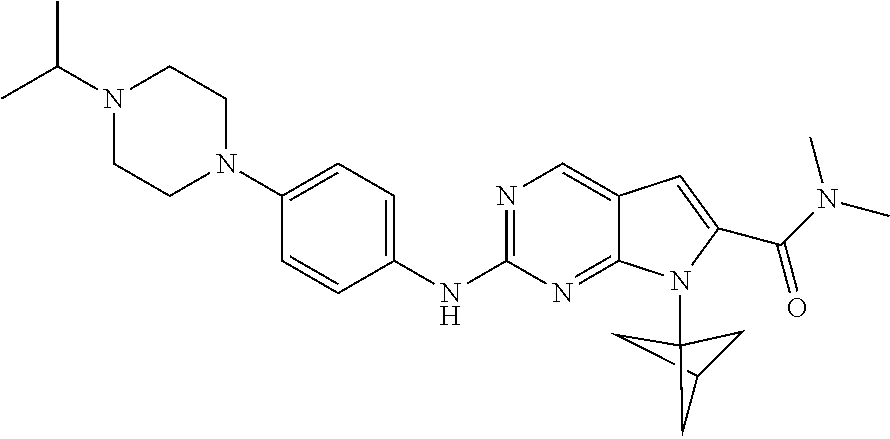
C1C2CC1(N1C3=NC(NC4=CC=C(N5CCN(C(C)C)CC5)C=C4)=NC=C3C=C1C(N(C)C)=O)C2
